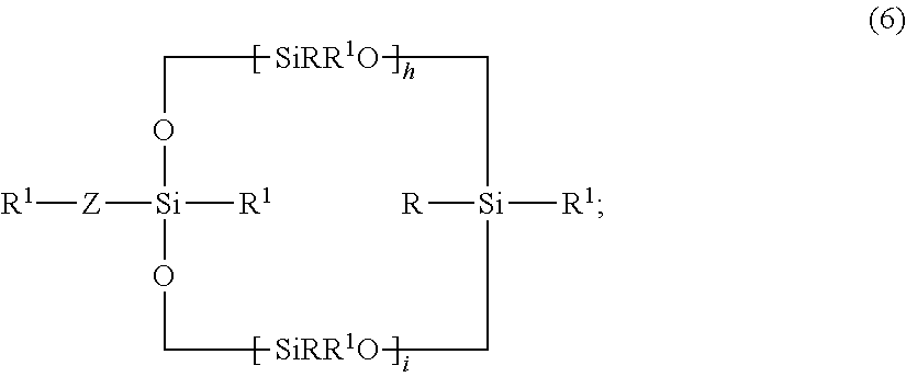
C1O[Si]([R1])([Z][R1])OC[SiRR1O]C[Si]([R])([R1])C[SiRR1O]1
